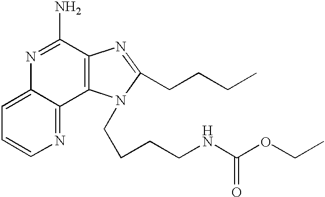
C1=C2C(=NC=C1)C1=C(C(N)=N2)N=C(CCCC)N1CCCCNC(OCC)=O
